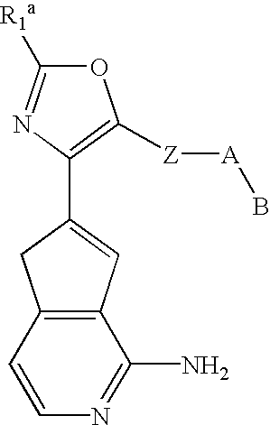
O1C([R1a])=NC(C2=CC3=C(C2)C=CN=C3N)=C1[Z][A]B
